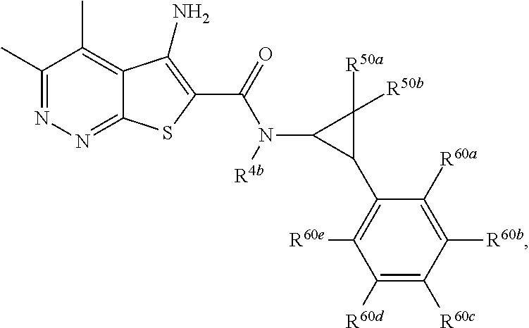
C1(C)=NN=C2C(=C1C)C(N)=C(C(=O)N(C1C(C3=C([R60e])C([R60d])=C([R60c])C([R60b])=C3[R60a])C1([R50a])[R50b])[R4b])S2
